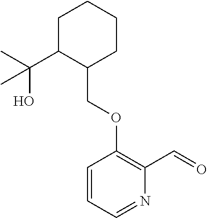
C1C(C(O)(C)C)C(COC2=C(C=O)N=CC=C2)CCC1
